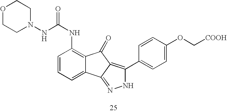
C1=CC=C2C(=C1NC(=O)NN1CCOCC1)C(=O)C1=C(C3=CC=C(OC[COOH])C=C3)NN=C21
